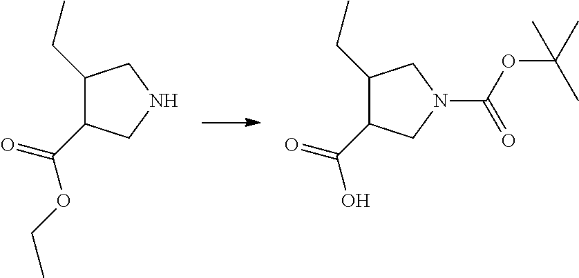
C1(CC)C(C(=O)OCC)CNC1.C1(CC)C(C(=O)O)CN(C(OC(C)(C)C)=O)C1
